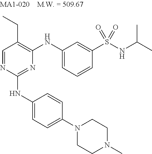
C1=NC(NC2=CC=C(N3CCN(C)CC3)C=C2)=NC(NC2=CC=CC(S(NC(C)C)(=O)=O)=C2)=C1CC
